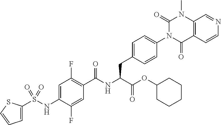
C1=C(S(NC2=CC(F)=C(C(NC(C(=O)OC3CCCCC3)CC3=CC=C(N4C(=O)C5=C(N(C)C4=O)C=NC=C5)C=C3)=O)C=C2F)(=O)=O)SC=C1
